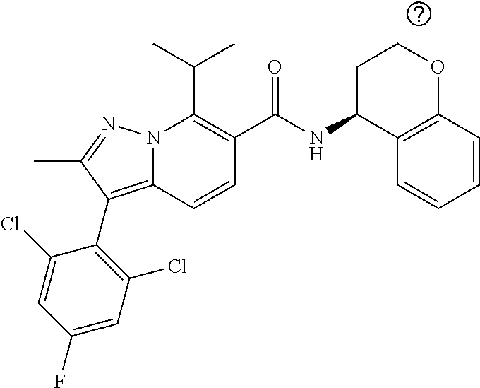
N12C(=C(C3=C(Cl)C=C(F)C=C3Cl)C(C)=N1)C=CC(C(=O)NC1C3=C(OCC1)C=CC=C3)=C2C(C)C
